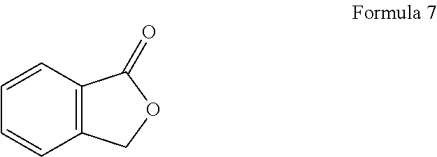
C1=CC=CC2=C1C(=O)OC2
